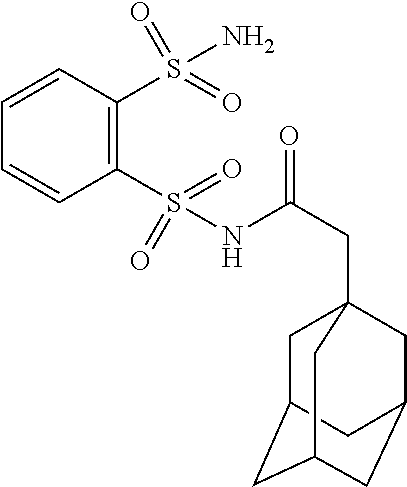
C(C(NS(C1=C(S(N)(=O)=O)C=CC=C1)(=O)=O)=O)C12CC3CC(CC(C1)C3)C2
